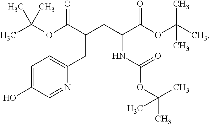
CC(OC(C(CC(C(OC(C)(C)C)=O)NC(=O)OC(C)(C)C)CC1=CC=C(O)C=N1)=O)(C)C
